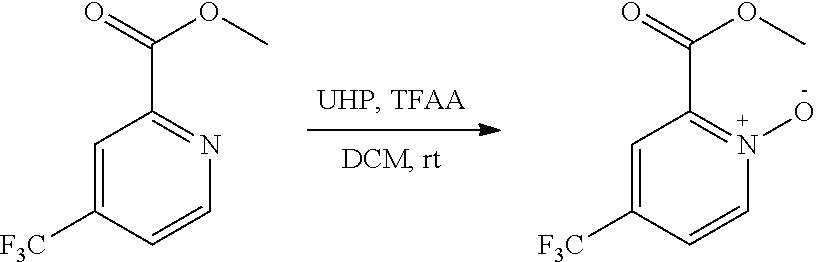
C1=C([F3C])C=CN=C1C(=O)OC.C1=C([F3C])C=CN(O)=C1C(=O)OC
